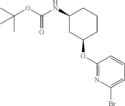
C1(OC2CCCC(NC(OC(C)(C)C)=O)C2)=NC(Br)=CC=C1
